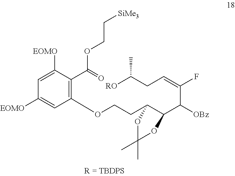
[RO]C(CC=C(F)C([OBz])C1C(CCOC2=C(C(OCC[SiMe3])=O)C([EOMO])=CC([EOMO])=C2)OC(C)(C)O1)C
